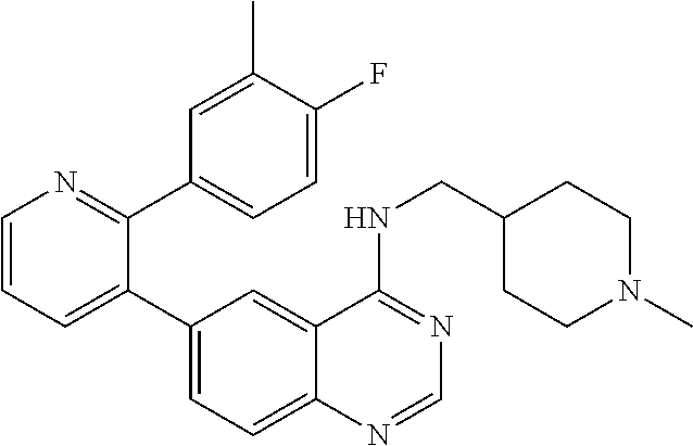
C1=CN=C(C2=CC=C(F)C(C)=C2)C(C2=CC=C3C(=C2)C(NCC2CCN(C)CC2)=NC=N3)=C1
